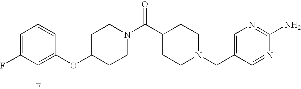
C1(OC2=C(F)C(F)=CC=C2)CCN(C(C2CCN(CC3=CN=C(N)N=C3)CC2)=O)CC1
